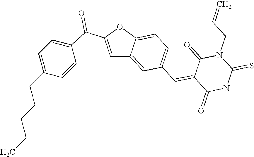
C1=C(C(=O)C2=CC=C(CCCCC)C=C2)OC2=CC=C(C=C3C(=O)NC(=S)N(CC=C)C3=O)C=C12
